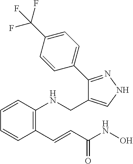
C1=CC(NCC2=CNN=C2C2=CC=C(C(F)(F)F)C=C2)=C(C=CC(NO)=O)C=C1
